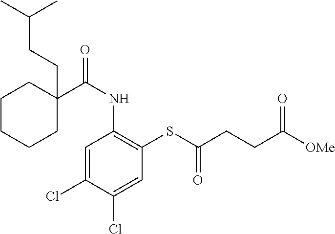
C1=C(Cl)C(Cl)=CC(SC(CCC(=O)[OMe])=O)=C1NC(=O)C1(CCC(C)C)CCCCC1
